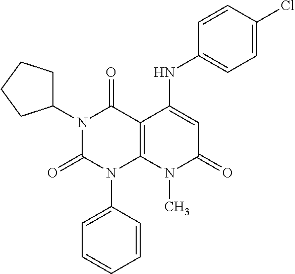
N1(C2CCCC2)C(=O)N(C2=CC=CC=C2)C2=C(C1=O)C(NC1=CC=C(Cl)C=C1)=CC(=O)N2C
